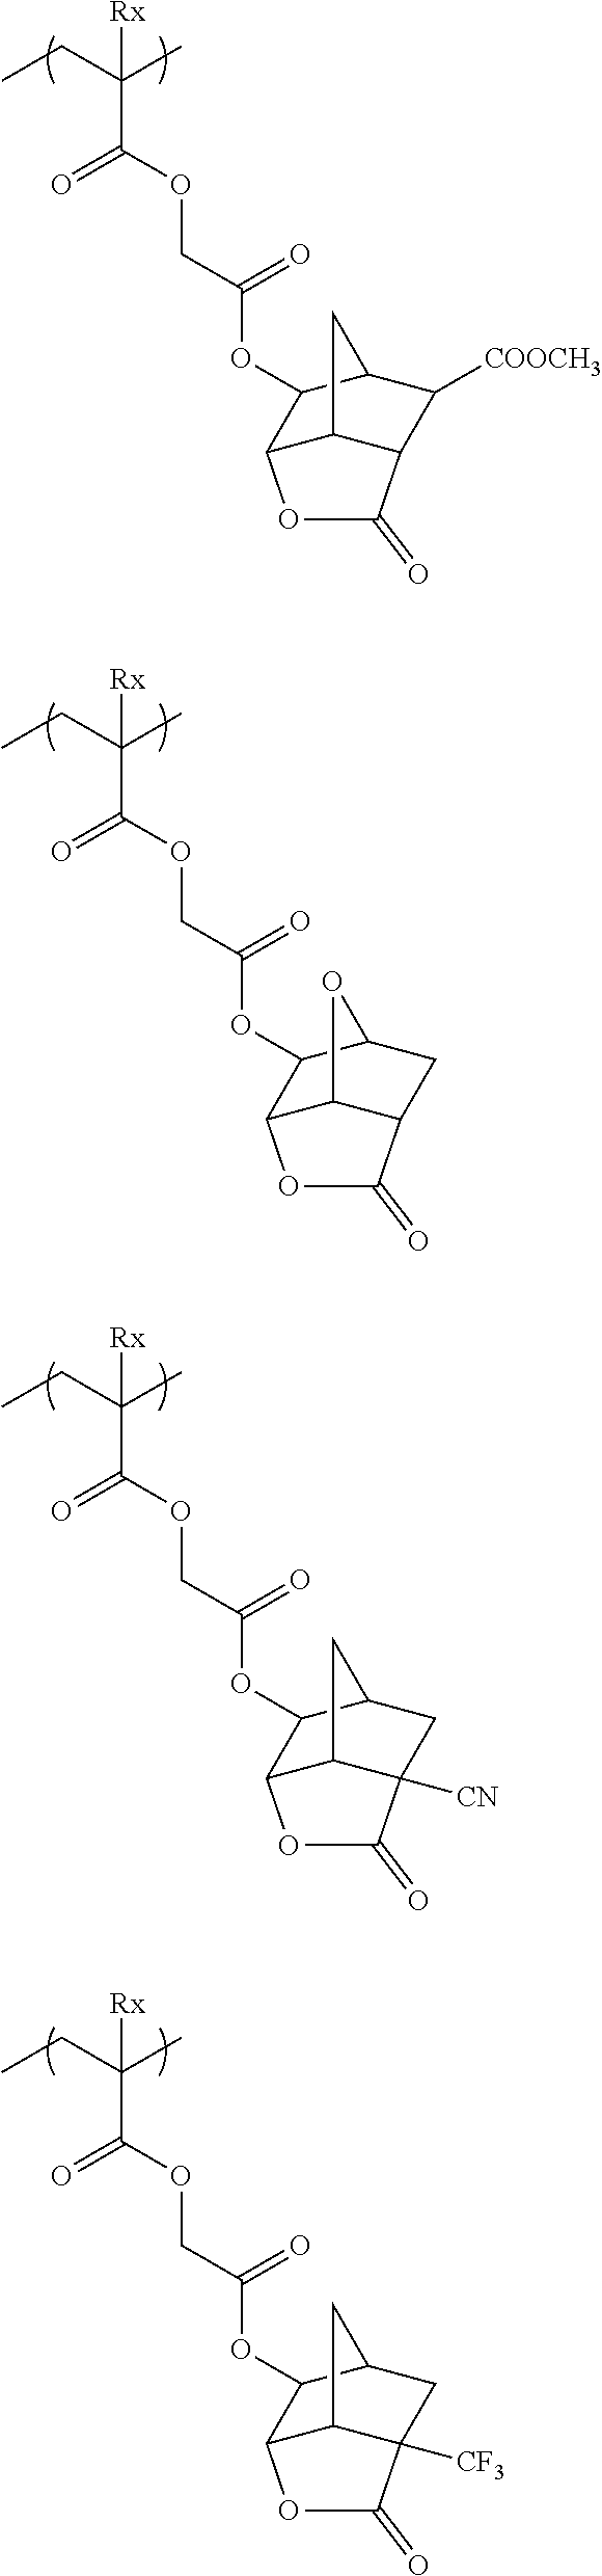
C(CC)(C)([Rx])C(OCC(OC1C2C3C(C([COOCH3])C1C3)C(=O)O2)=O)=O.C(CC)(C)([Rx])C(OCC(OC1C2C3C(CC1O3)C(=O)O2)=O)=O.C(CC)(C)([Rx])C(OCC(OC1C2C3C([CN])(CC1C3)C(=O)O2)=O)=O.C(CC)(C)([Rx])C(OCC(OC1C2C3C([CF3])(CC1C3)C(=O)O2)=O)=O
